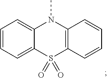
C1=CC=C2C(=C1)N(C)C1=C(S2(=O)=O)C=CC=C1
